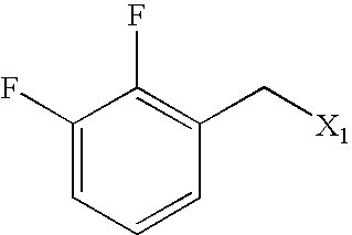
C1(F)=CC=CC(C[X1])=C1F
